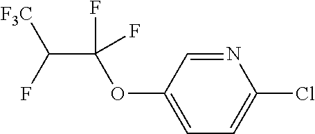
N1=CC(OC(C(F)[F3C])(F)F)=CC=C1Cl
